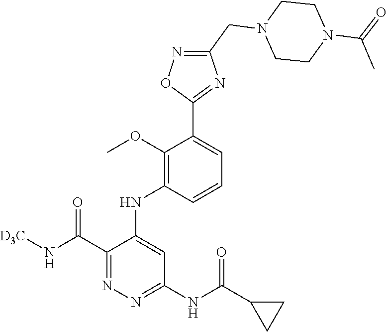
C1(C(=O)N[D3C])=NN=C(NC(=O)C2CC2)C=C1NC1=C(OC)C(C2=NC(CN3CCN(C(=O)C)CC3)=NO2)=CC=C1
